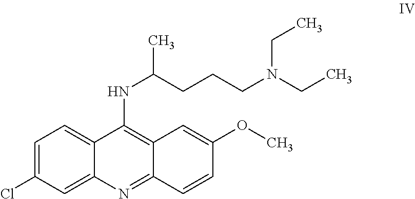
C1=C(Cl)C=C2C(=C1)C(NC(C)CCCN(CC)CC)=C1C(=N2)C=CC(OC)=C1
